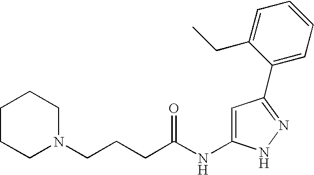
C1CCN(CCCC(NC2=CC(C3=CC=CC=C3CC)=NN2)=O)CC1
